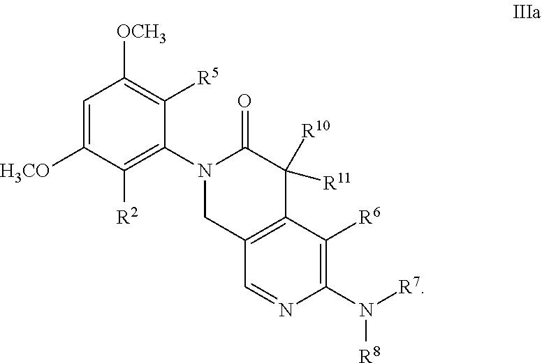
C1=C([H3CO])C([R2])=C(N2CC3=C(C([R10])([R11])C2=O)C([R6])=C(N([R7])[R8])N=C3)C([R5])=C1[OCH3]
